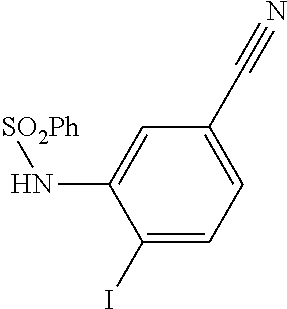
C1(C#N)=CC=C(I)C(N[SO2Ph])=C1
